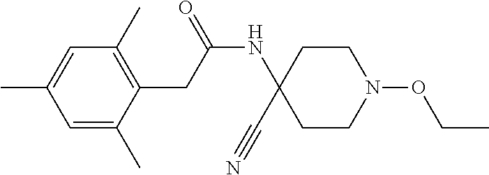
C1=C(C)C(CC(NC2(C#N)CCN(OCC)CC2)=O)=C(C)C=C1C
